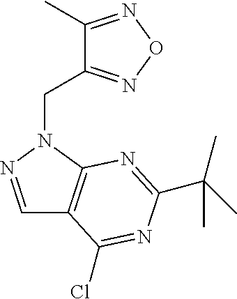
C1(C)=NON=C1CN1C2=C(C=N1)C(Cl)=NC(C(C)(C)C)=N2
